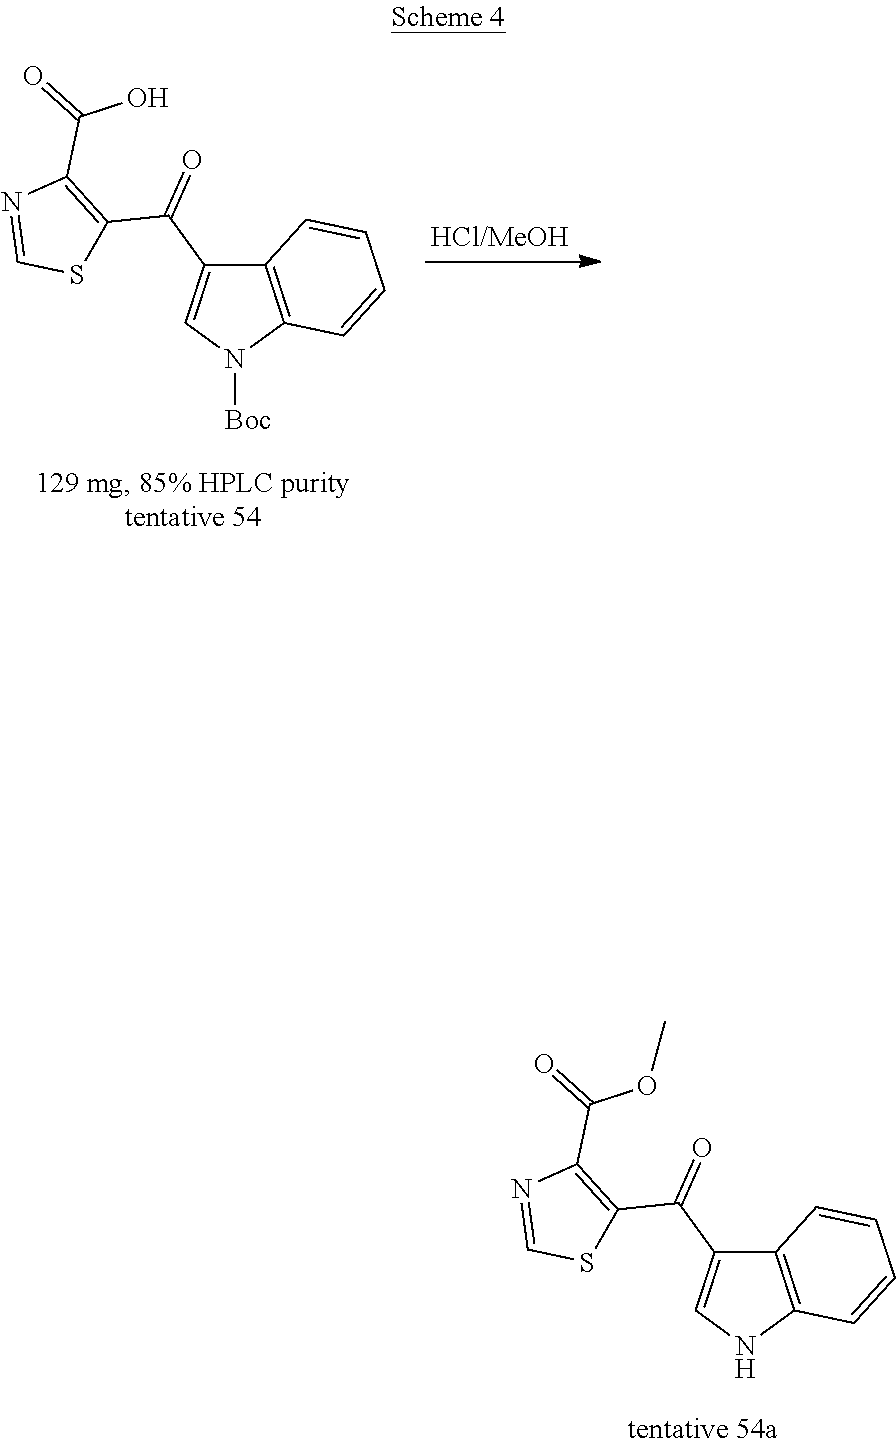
N1=CSC(C(C2=CN([Boc])C3=C2C=CC=C3)=O)=C1C(=O)O.N1=CSC(C(C2=CNC3=C2C=CC=C3)=O)=C1C(=O)OC
